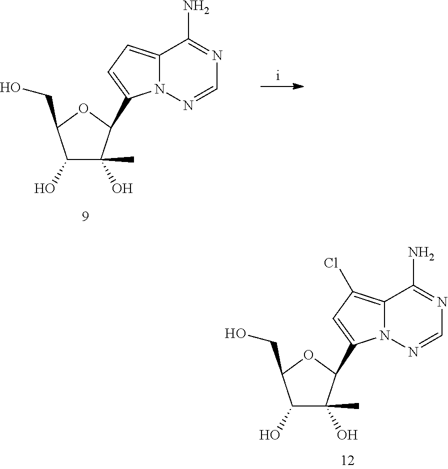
C1(O)C(C)(O)C(C2=CC(Cl)=C3N2N=CN=C3N)OC1CO.C1(O)C(C)(O)C(C2=CC=C3N2N=CN=C3N)OC1CO
